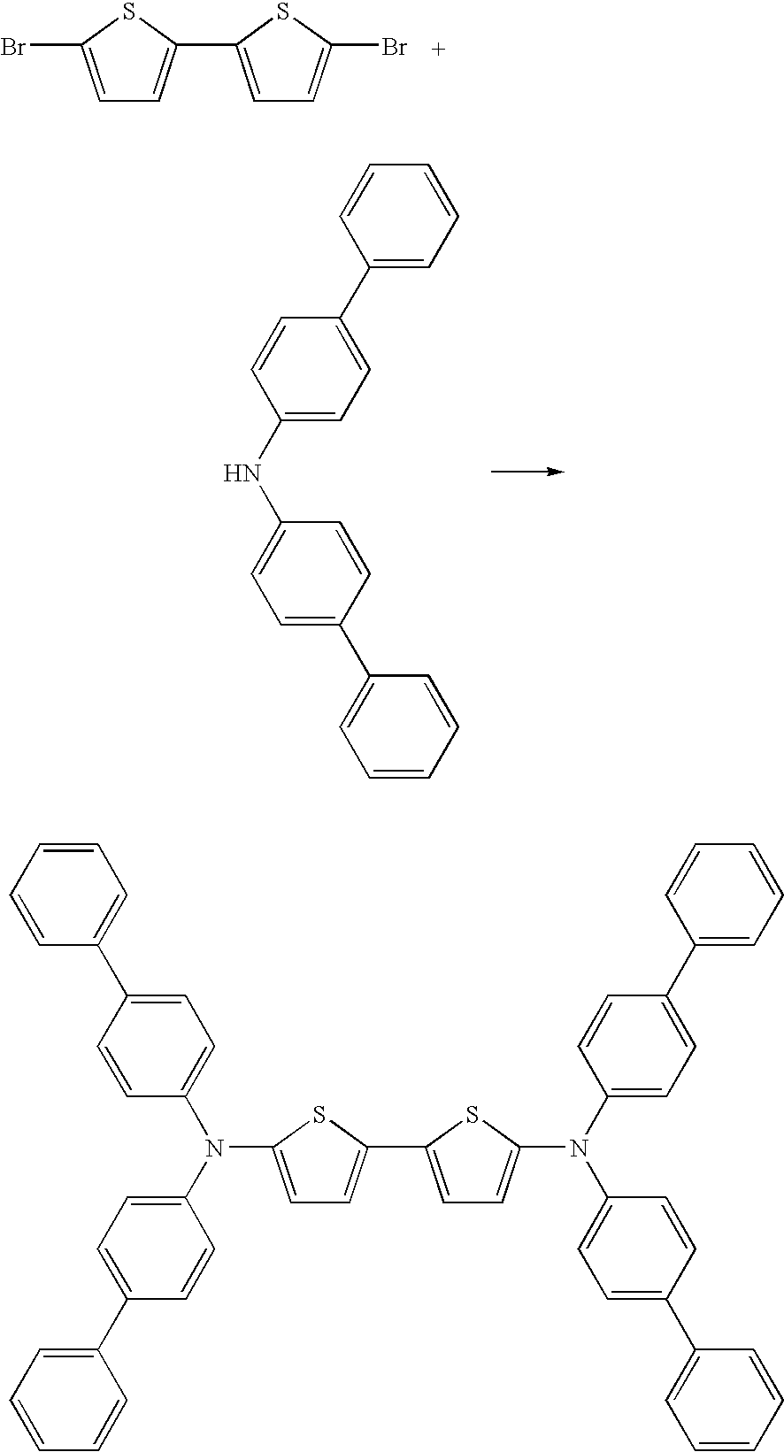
C1=C(Br)SC(C2=CC=C(Br)S2)=C1.C1(C2=CC=C(NC3=CC=C(C4=CC=CC=C4)C=C3)C=C2)=CC=CC=C1.C1(C2=CC=C(N(C3=CC=C(C4=CC=CC=C4)C=C3)C3=CC=C(C4=CC=C(N(C5=CC=C(C6=CC=CC=C6)C=C5)C5=CC=C(C6=CC=CC=C6)C=C5)S4)S3)C=C2)=CC=CC=C1
